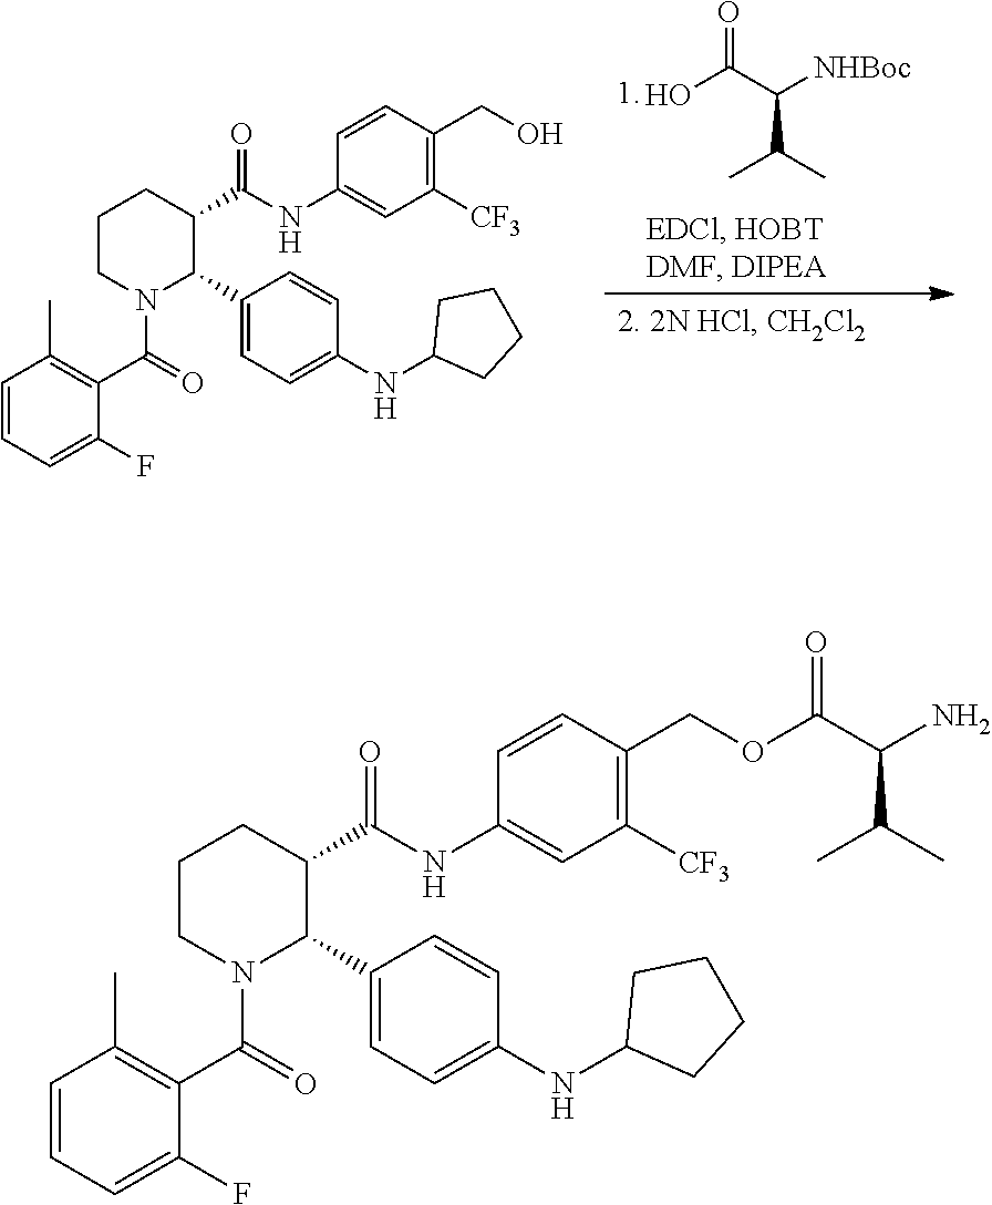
C1CN(C(=O)C2=C(C)C=CC=C2F)C(C2=CC=C(NC3CCCC3)C=C2)C(C(NC2=CC([CF3])=C(CO)C=C2)=O)C1.O=C(C([NHBoc])C(C)C)O.C1CN(C(=O)C2=C(C)C=CC=C2F)C(C2=CC=C(NC3CCCC3)C=C2)C(C(NC2=CC([CF3])=C(COC(C(N)C(C)C)=O)C=C2)=O)C1
